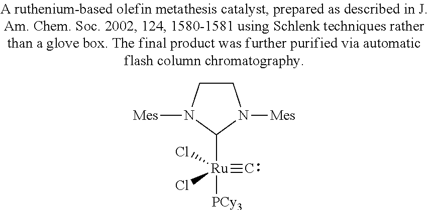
C1CN([Mes])C([Ru]([PCy3])(Cl)(Cl)#C)N1[Mes]
